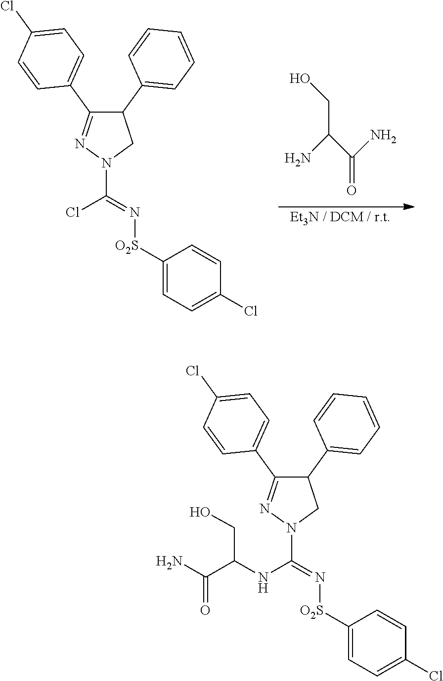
C1([O2S]N=C(N2N=C(C3=CC=C(Cl)C=C3)C(C3=CC=CC=C3)C2)Cl)=CC=C(Cl)C=C1.[Et3N / DCM / r.t].C(C(C(N)=O)N)O.C1([O2S]N=C(N2N=C(C3=CC=C(Cl)C=C3)C(C3=CC=CC=C3)C2)NC(C(N)=O)CO)=CC=C(Cl)C=C1
